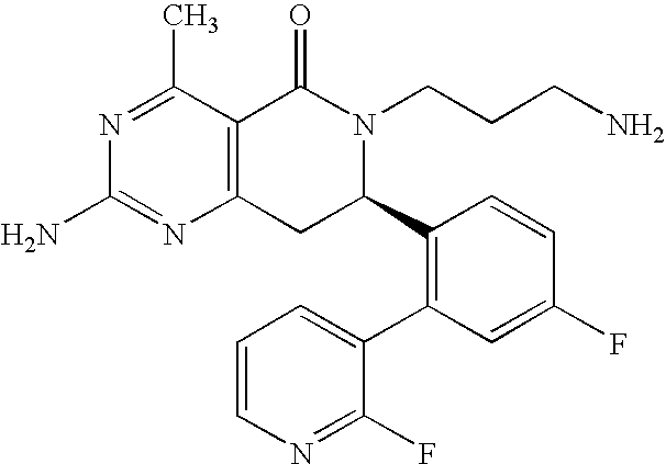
C12=C(C(C)=NC(N)=N1)C(=O)N(CCCN)C(C1=C(C3=CC=CN=C3F)C=C(F)C=C1)C2
